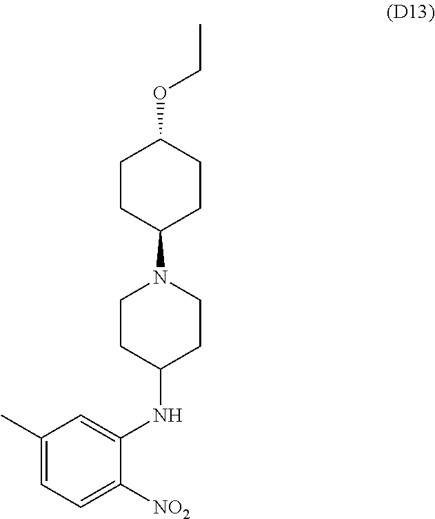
CCOC1CCC(N2CCC(NC3=CC(C)=CC=C3[NO2])CC2)CC1
